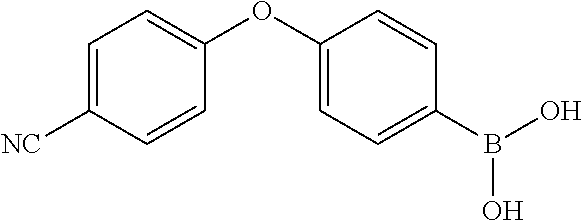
C1=C([NC])C=CC(OC2=CC=C(B(O)O)C=C2)=C1
